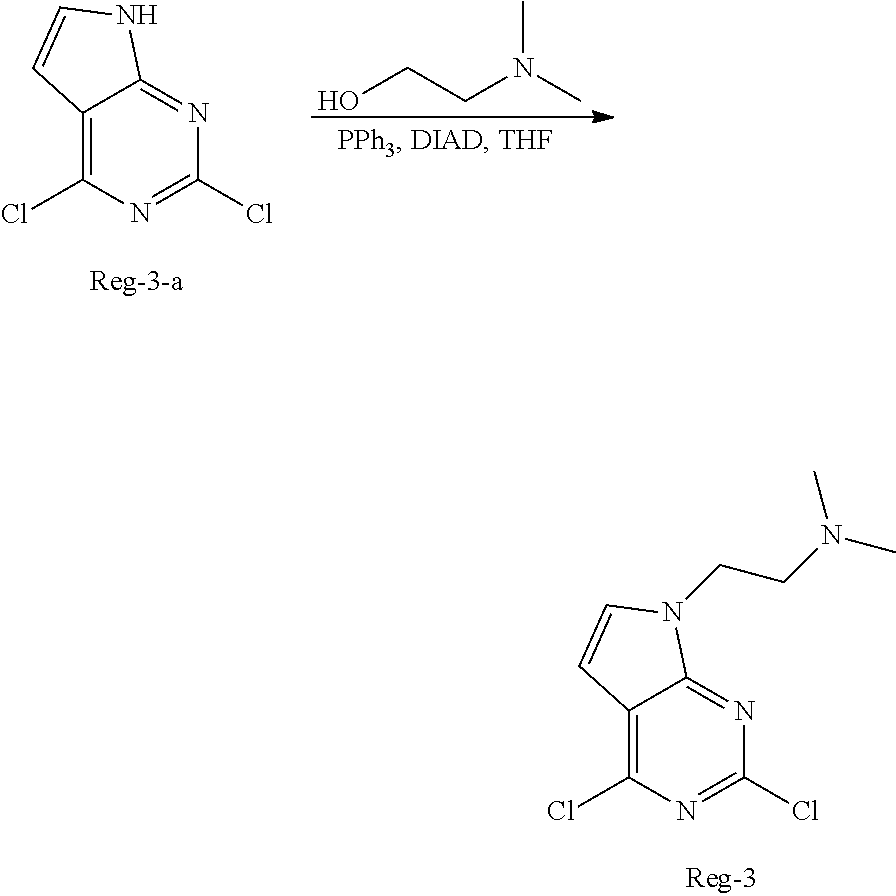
C12=C(Cl)N=C(Cl)N=C1NC=C2.OCCN(C)C.C12=C(Cl)N=C(Cl)N=C1N(CCN(C)C)C=C2
